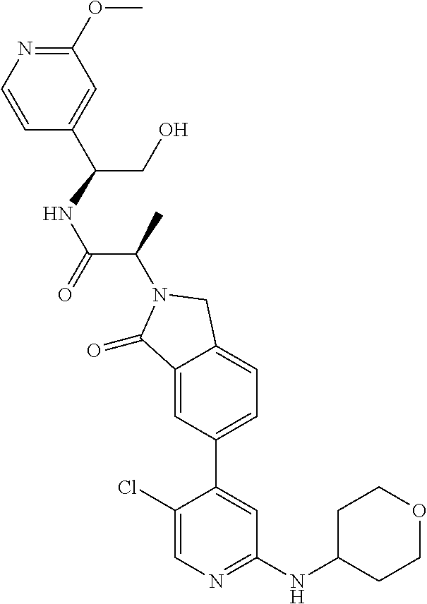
C1(=O)C2=CC(C3=CC(NC4CCOCC4)=NC=C3Cl)=CC=C2CN1C(C(NC(CO)C1=CC(OC)=NC=C1)=O)C
